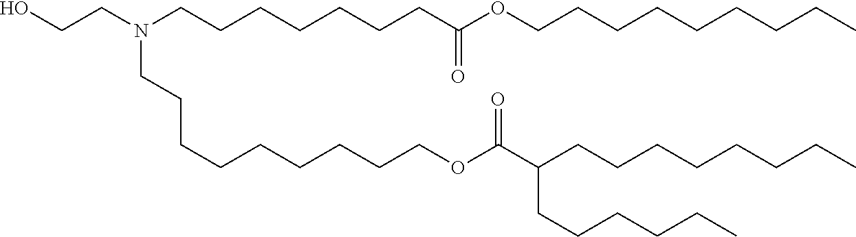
C(CCCCOC(C(CCCCCC)CCCCCCCC)=O)CCCCN(CCCCCCCC(OCCCCCCCCC)=O)CCO
